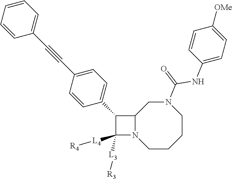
C12N(CCCCN(C(=O)NC3=CC=C([OMe])C=C3)C1)C([L3][R3])([L4][R4])C2C1=CC=C(C#CC2=CC=CC=C2)C=C1
